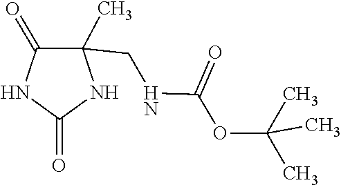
O=C(NCC1(C)NC(=O)NC1=O)OC(C)(C)C
